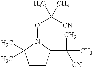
C1CC(C(C)(C)[CN])N(OC([CN])(C)C)C1(C)C
